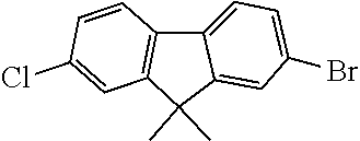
C12=C(C3=CC=C(Br)C=C3C1(C)C)C=CC(Cl)=C2
